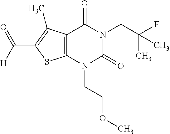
C12=C(N(CCOC)C(=O)N(CC(F)(C)C)C1=O)SC(C([H])=O)=C2C
